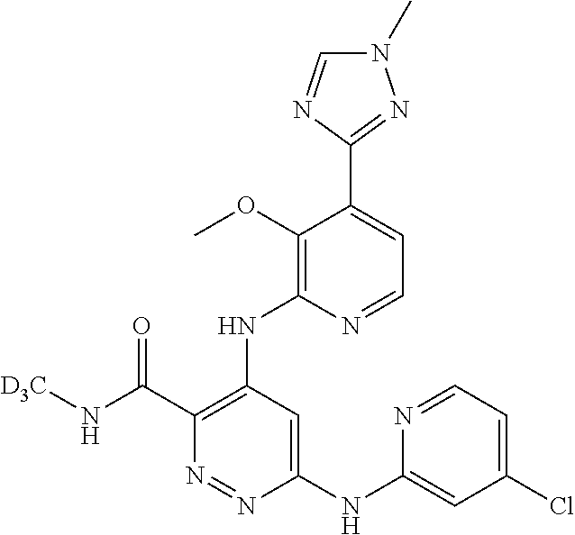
C1(NC2=CC(Cl)=CC=N2)=CC(NC2=C(OC)C(C3=NN(C)C=N3)=CC=N2)=C(C(N[D3C])=O)N=N1
